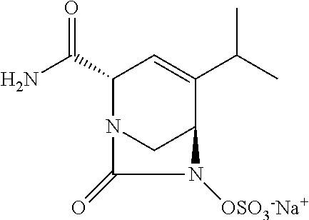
NC(C1N2CC(C(C(C)C)=C1)N([OSO3-Na+])C2=O)=O
